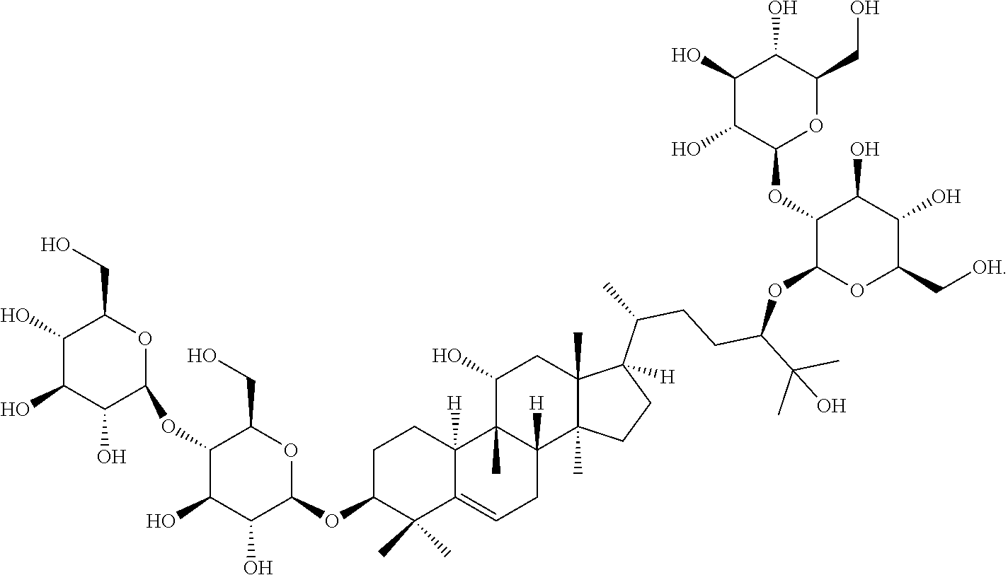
C1C=C2C(C)(C)C(OC3OC(CO)C(OC4C(O)C(O)C(O)C(CO)O4)C(O)C3O)CCC2([H])C2(C)C1([H])C1(C)C(C)(CC2O)C(C(CCC(OC2C(OC3C(O)C(O)C(O)C(CO)O3)C(O)C(O)C(C[OH])O2)C(C)(O)C)C)([H])CC1
